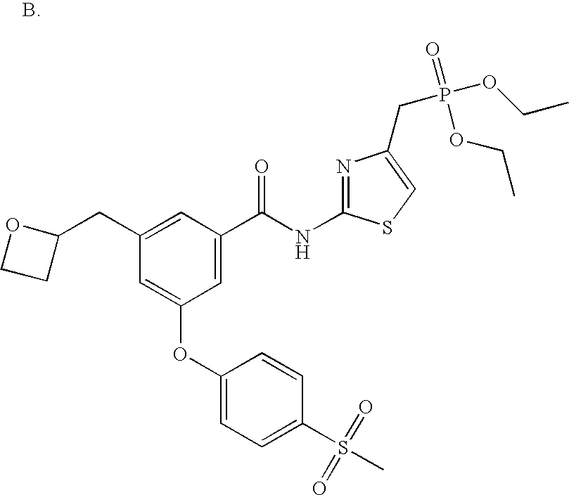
C1=C(C(NC2=NC(CP(OCC)(=O)OCC)=CS2)=O)C=C(CC2OCC2)C=C1OC1=CC=C(S(C)(=O)=O)C=C1
